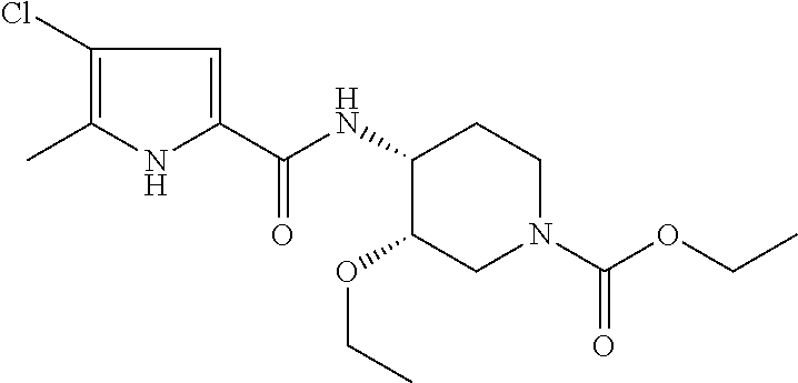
C1(Cl)=C(C)NC(C(NC2C(OCC)CN(C(OCC)=O)CC2)=O)=C1
